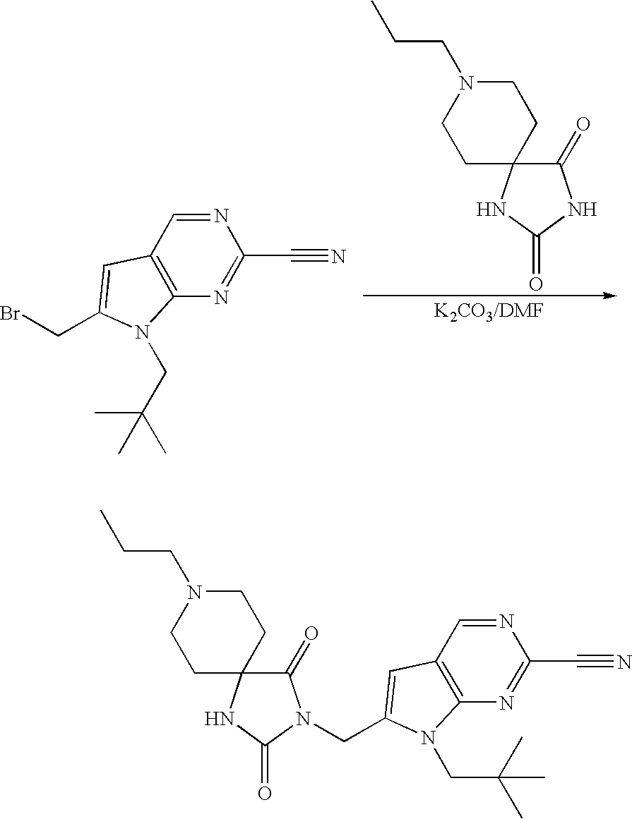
N1=CC2=C(N=C1C#N)N(CC(C)(C)C)C(CBr)=C2.C1(=O)C2(NC(=O)N1)CCN(CCC)CC2.N1=CC2=C(N=C1C#N)N(CC(C)(C)C)C(CN1C(=O)C3(NC1=O)CCN(CCC)CC3)=C2
